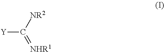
[Y]C([NR2])=[NHR1]
